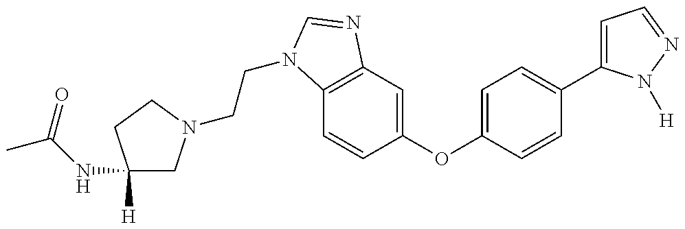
C12=C(C=C(OC3=CC=C(C4=CC=NN4[H])C=C3)C=C1)N=CN2CCN1CC(NC(C)=O)([H])CC1
